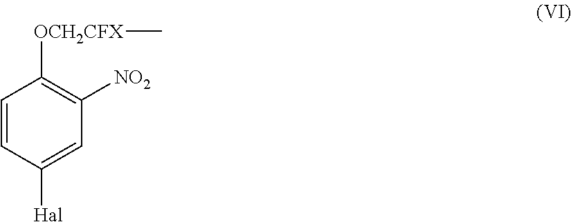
C1=CC([Hal])=CC([NO2])=C1[OCH2CFX]C
